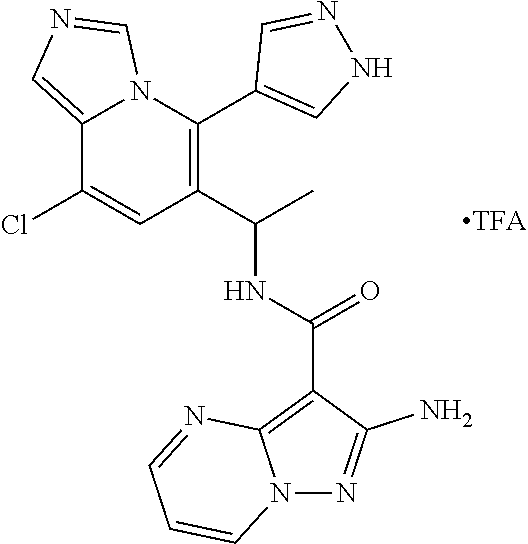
C12=CN=CN1C(C1=CNN=C1)=C(C(C)NC(C1=C3N(N=C1N)C=CC=N3)=O)C=C2Cl
